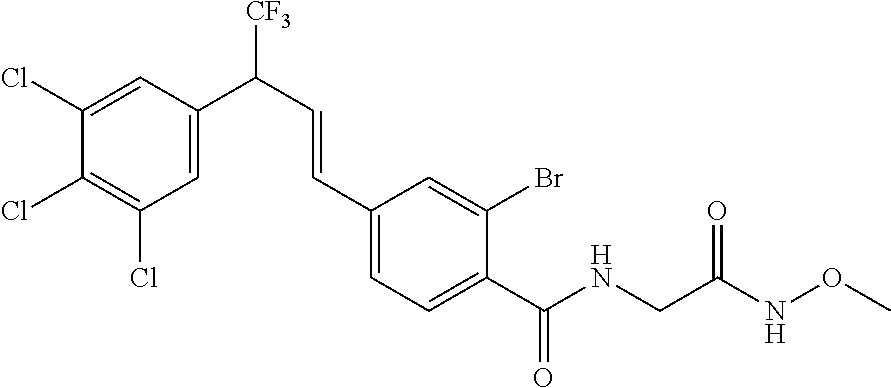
C1(Cl)=CC(C(C=CC2=CC=C(C(NCC(=O)NOC)=O)C(Br)=C2)[CF3])=CC(Cl)=C1Cl
